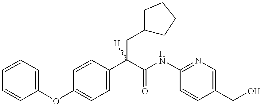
C1=C(C(C(=O)NC2=NC=C(CO)C=C2)(CC2CCCC2)[H])C=CC(OC2=CC=CC=C2)=C1
